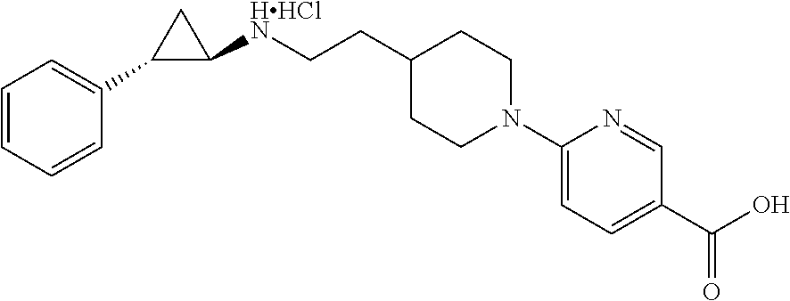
C1([HHClN]CCC2CCN(C3=CC=C(C(O)=O)C=N3)CC2)C(C2=CC=CC=C2)C1
